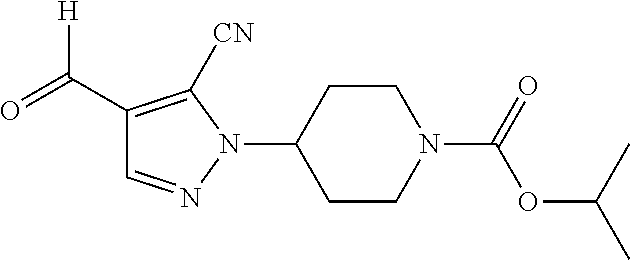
O=C(C1=C([CN])N(C2CCN(C(OC(C)C)=O)CC2)N=C1)[H]
